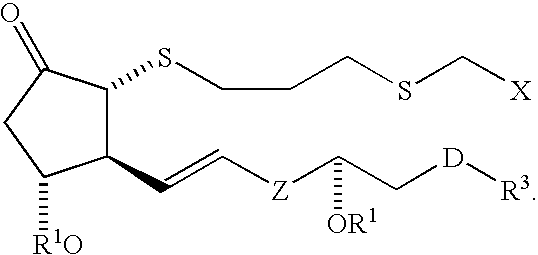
C1(C=C[Z]C(C[D][R3])[OR1])C(SCCCSC[X])C(=O)CC1[R1O]
